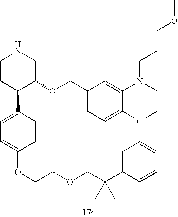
C1CC(C2=CC=C(OCCOCC3(C4=CC=CC=C4)CC3)C=C2)C(OCC2=CC=C3C(=C2)N(CCCOC)CCO3)CN1
